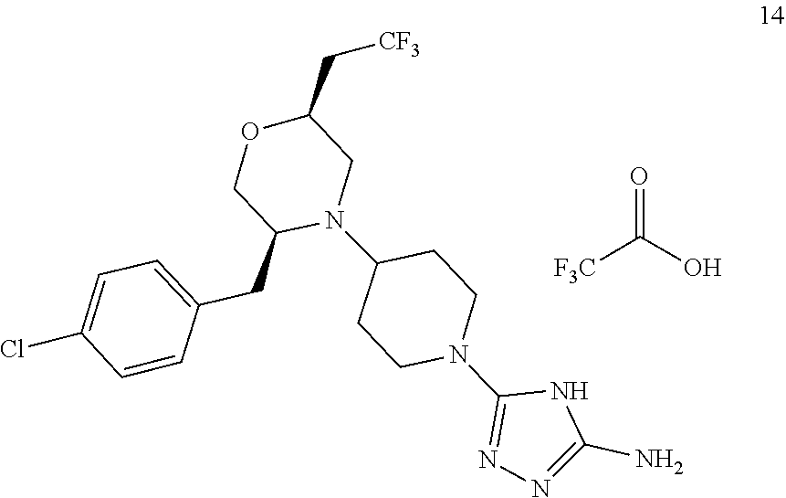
O=C(O)[F3C].C1(N2CCC(N3C(CC4=CC=C(Cl)C=C4)COC(C[CF3])C3)CC2)=NN=C(N)N1
